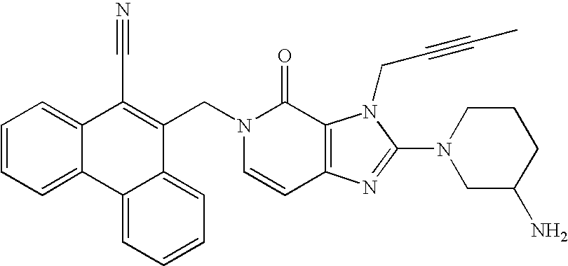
C1=CC2=C(C(=O)N1CC1=C(C#N)C3=CC=CC=C3C3=CC=CC=C13)N(CC#CC)C(N1CC(N)CCC1)=N2
